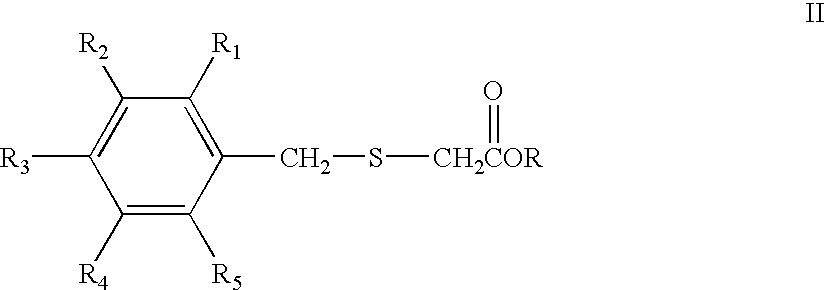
C1([R4])=C([R5])C(CS[CH2COR]=O)=C([R1])C([R2])=C1[R3]
